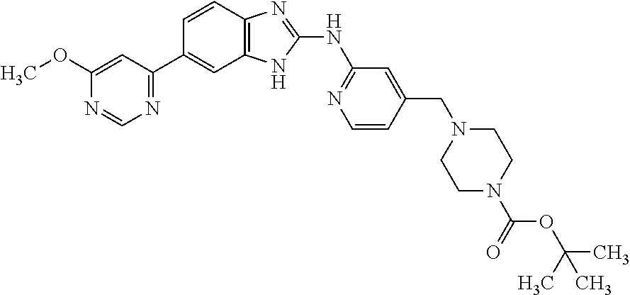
C1(OC)=CC(C2=CC3=C(C=C2)N=C(NC2=NC=CC(CN4CCN(C(=O)OC(C)(C)C)CC4)=C2)N3)=NC=N1
